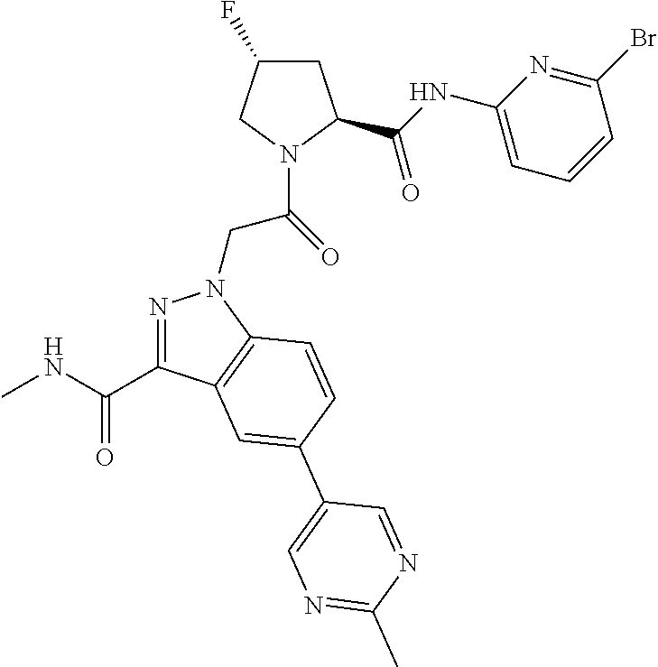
C1C(C(NC2=CC=CC(Br)=N2)=O)N(C(CN2N=C(C(NC)=O)C3=C2C=CC(C2=CN=C(C)N=C2)=C3)=O)CC1F
